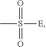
CS([E])(=O)=O
